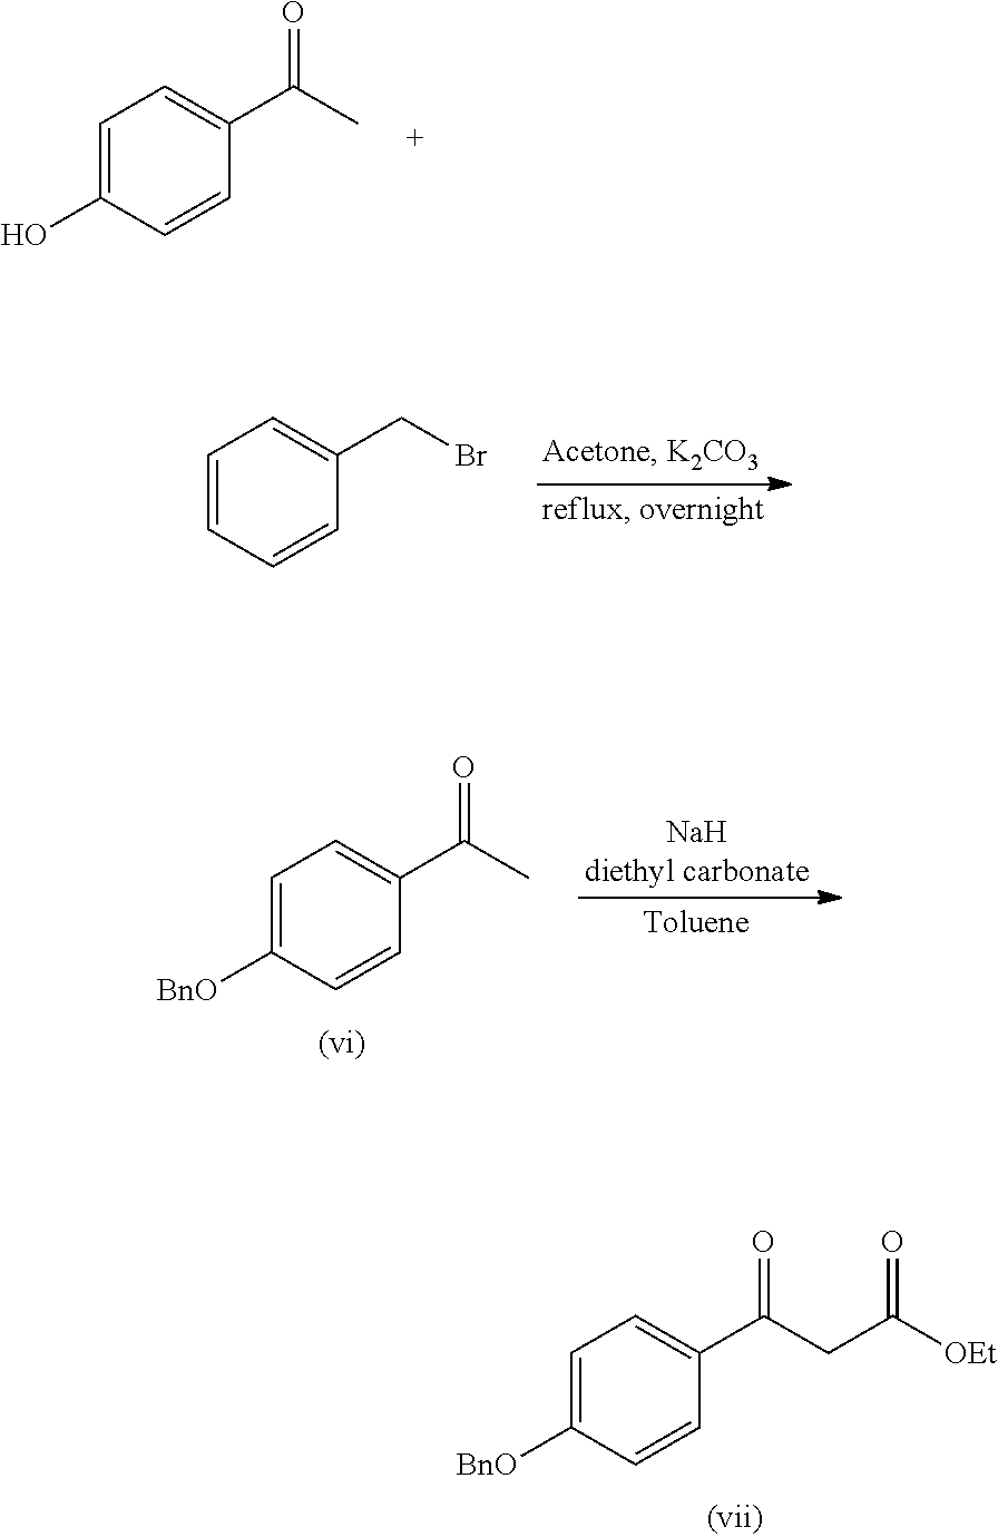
C1=C(O)C=CC(C(C)=O)=C1.C1=CC=CC(CBr)=C1.C1=C([BnO])C=CC(C(C)=O)=C1.C1=C([BnO])C=CC(C(CC([OEt])=O)=O)=C1
